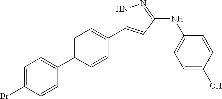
C1=C(C2=CC=C(Br)C=C2)C=CC(C2=CC(NC3=CC=C(O)C=C3)=NN2)=C1
